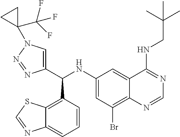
C1(C(NC2=CC(Br)=C3C(=C2)C(NCC(C)(C)C)=NC=N3)C2=C3C(=CC=C2)N=CS3)=CN(C2(C(F)(F)F)CC2)N=N1
